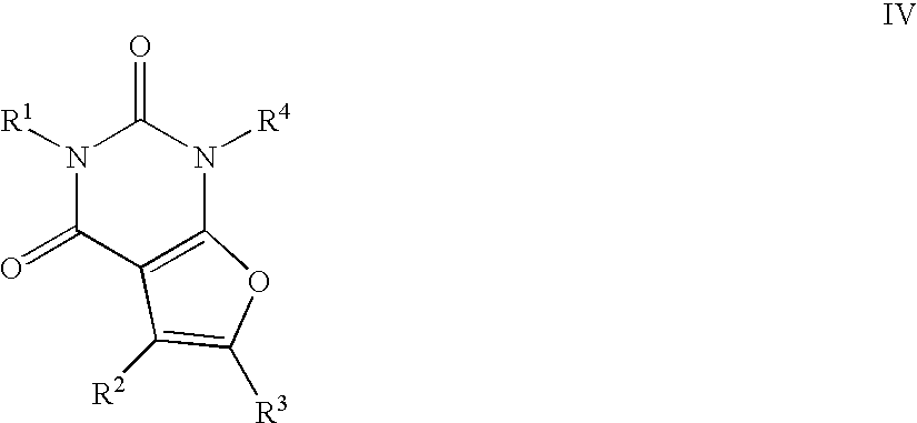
N1([R1])C(=O)C2=C(N([R4])C1=O)OC([R3])=C2[R2]
